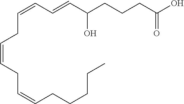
C(=CC=CC(CCCC(O)=O)O)CC=CCC=CCCCCC
